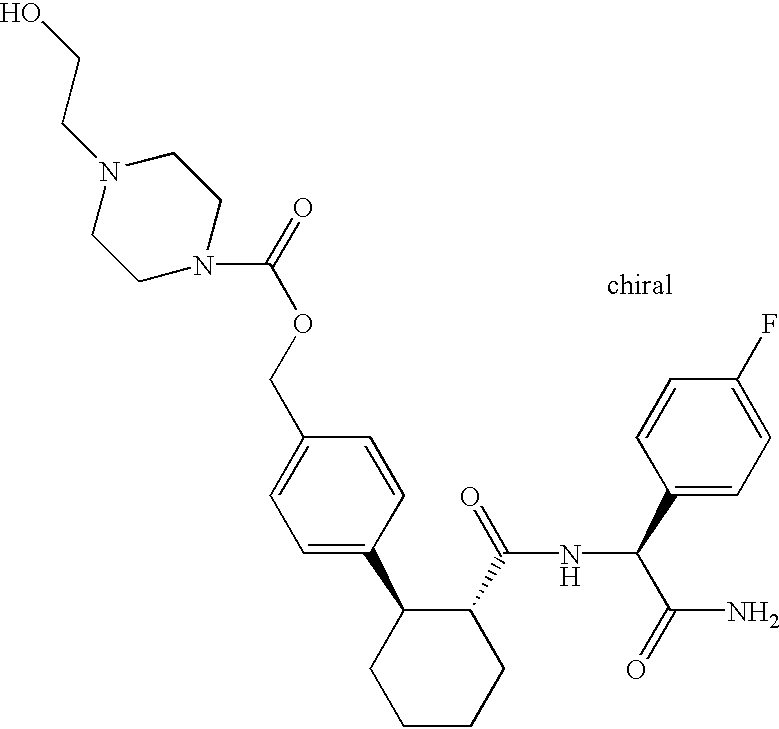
C1=C(C2CCCCC2C(=O)NC(C(N)=O)C2=CC=C(F)C=C2)C=CC(COC(=O)N2CCN(CCO)CC2)=C1
